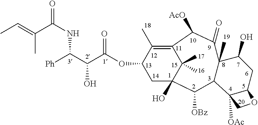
C1C(OC(C(C([Ph])NC(=O)C(=CC)C)O)=O)C(C)=C2C(C)(C)C1(O)C([OBz])C1C(C)(C(O)CC3C1([OAc])CO3)C(=O)C2[AcO]
